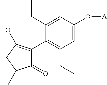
C1(CC)=CC(O[A])=CC(CC)=C1C1=C(O)CC(C)C1=O
